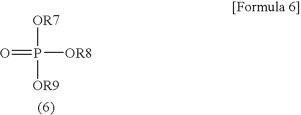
[OR7]P([OR9])(=O)[OR8]
